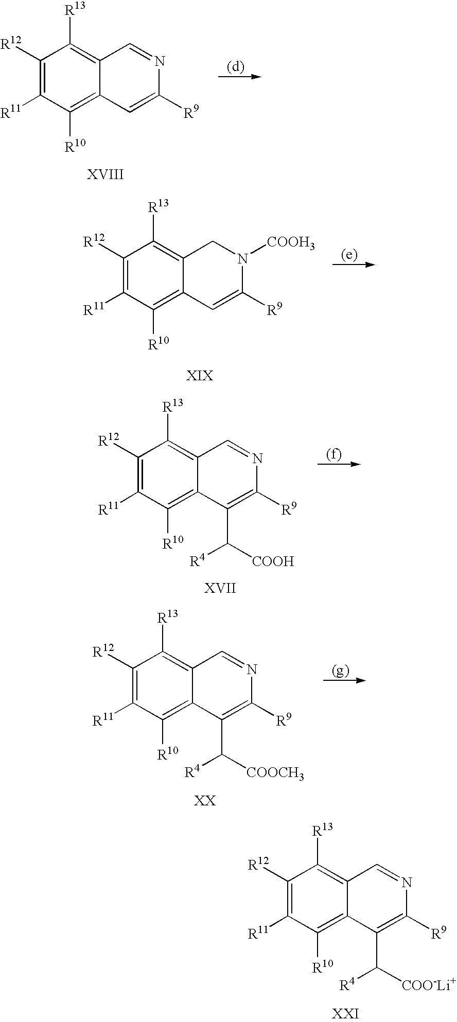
C1([R12])=C([R11])C([R10])=C2C(=C1[R13])CN([COOH3])C([R9])=C2.C1([R12])=C([R11])C([R10])=C2C(=C1[R13])C=NC([R9])=C2C([COO-Li+])[R4].C1([R12])=C([R11])C([R10])=C2C(=C1[R13])C=NC([R9])=C2.C1([R12])=C([R11])C([R10])=C2C(=C1[R13])C=NC([R9])=C2C([COOCH3])[R4].C1([R12])=C([R11])C([R10])=C2C(=C1[R13])C=NC([R9])=C2C([R4])[COOH]
